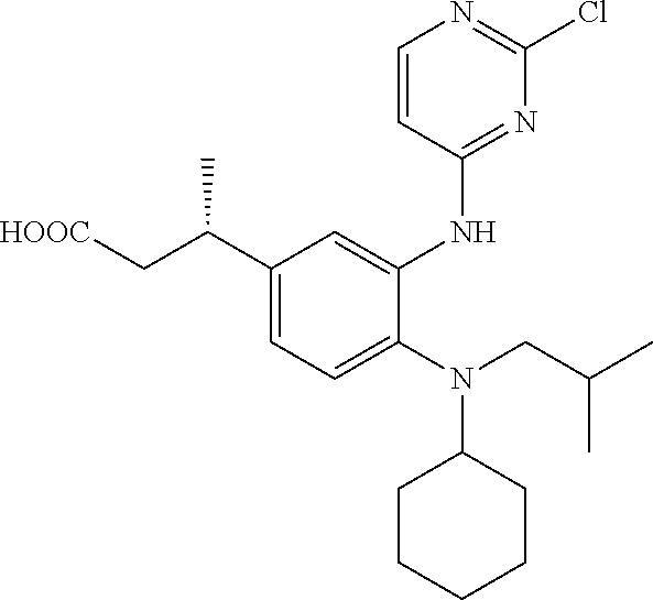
C1(C(C[HOOC])C)=CC=C(N(CC(C)C)C2CCCCC2)C(NC2=NC(Cl)=NC=C2)=C1
